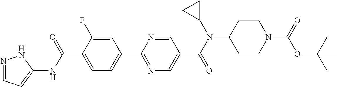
C1(C(NC2=CC=NN2)=O)=CC=C(C2=NC=C(C(N(C3CC3)C3CCN(C(=O)OC(C)(C)C)CC3)=O)C=N2)C=C1F
